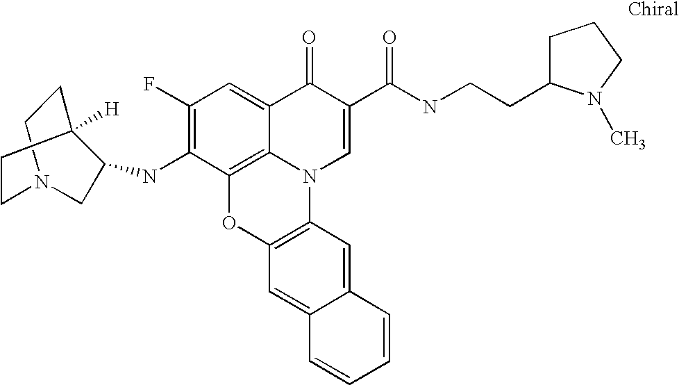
C1(F)=C(NC2C3([H])CCN(C2)CC3)C2=C3C(=C1)C(=O)C(C(NCCC1CCCN1C)=O)=CN3C1=C(O2)C=C2C(=C1)C=CC=C2
